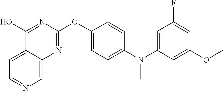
C1=C2C(=CN=C1)N=C(OC1=CC=C(N(C3=CC(F)=CC(OC)=C3)C)C=C1)N=C2O
